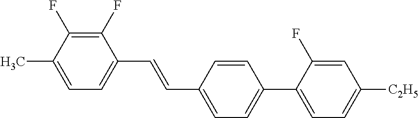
C1(F)=C(F)C(C)=CC=C1C=CC1=CC=C(C2=CC=C([C2H5])C=C2F)C=C1
